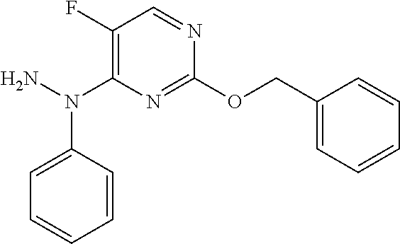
C1(OCC2=CC=CC=C2)=NC(N(N)C2=CC=CC=C2)=C(F)C=N1
